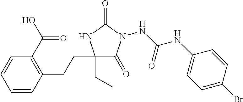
N(C(NC1=CC=C(Br)C=C1)=O)N1C(=O)C(CC)(CCC2=C(C(O)=O)C=CC=C2)NC1=O
